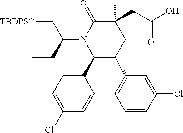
C1(C2C(C3=CC=CC(Cl)=C3)CC(C)(CC(O)=O)C(=O)N2C(C[TBDPSO])CC)=CC=C(Cl)C=C1
